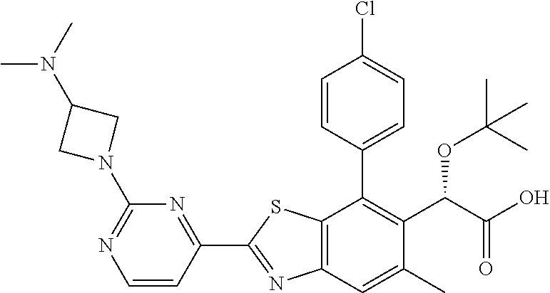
C1(C2=NC3=C(S2)C(C2=CC=C(Cl)C=C2)=C(C(OC(C)(C)C)C(=O)O)C(C)=C3)=NC(N2CC(N(C)C)C2)=NC=C1
